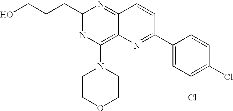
C1(CCCO)=NC(N2CCOCC2)=C2C(=N1)C=CC(C1=CC(Cl)=C(Cl)C=C1)=N2
